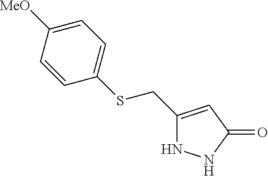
C1(CSC2=CC=C([MeO])C=C2)=CC(=O)NN1
